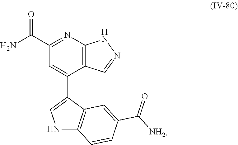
N1C2=C(C(C3=CNC4=C3C=C(C(=O)[NH2])C=C4)=CC(C(=O)N)=N2)C=N1
